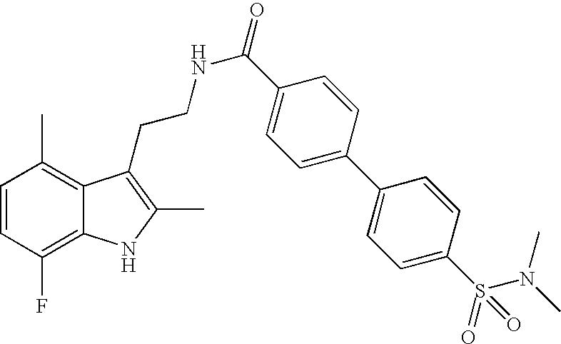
C1=CC(F)=C2C(=C1C)C(CCNC(=O)C1=CC=C(C3=CC=C(S(N(C)C)(=O)=O)C=C3)C=C1)=C(C)N2
